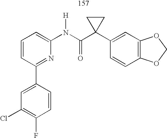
C1=CC=C(N(C(C2(C3=CC4=C(C=C3)OCO4)CC2)=O)[H])N=C1C1=CC(Cl)=C(F)C=C1
